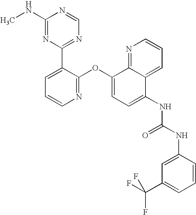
C1(NC)=NC(C2=CC=CN=C2OC2=CC=C(NC(NC3=CC(C(F)(F)F)=CC=C3)=O)C3=CC=CN=C23)=NC=N1
